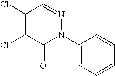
C1(N2N=CC(Cl)=C(Cl)C2=O)=CC=CC=C1
